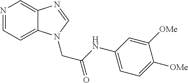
C1(NC(=O)CN2C3=CC=NC=C3N=C2)=CC=C([OMe])C([OMe])=C1
